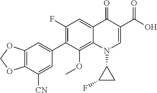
C1(F)=C(C2=CC3=C(C([CN])=C2)OCO3)C(OC)=C2C(=C1)C(=O)C(C(O)=O)=CN2C1CC1F
